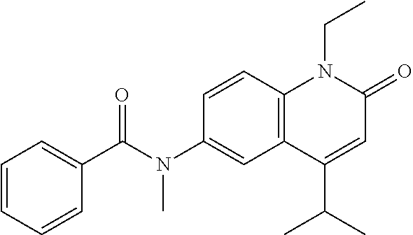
N(C1=CC2=C(C=C1)N(CC)C(=O)C=C2C(C)C)(C(C1=CC=CC=C1)=O)C
